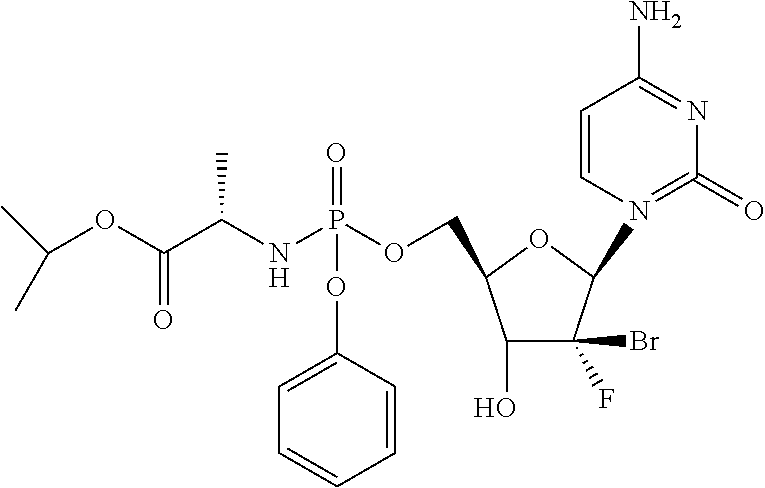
C1=CC(N)=NC(=O)=N1C1C(F)(Br)C(O)C(COP(NC(C(OC(C)C)=O)C)(=O)OC2=CC=CC=C2)O1
